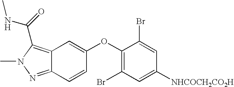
C1(OC2=CC3=C(C(=O)NC)N(C)N=C3C=C2)=C(Br)C=C([NHCOCH2CO2H])C=C1Br
